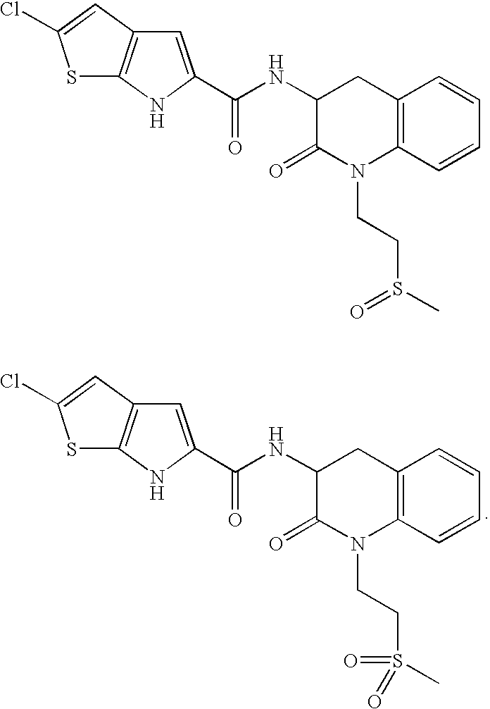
C12=C(C=CC=C1)N(CCS(C)(=O)=O)C(=O)C(NC(=O)C1=CC3=C(N1)SC(Cl)=C3)C2.C12=C(C=CC=C1)N(CCS(C)=O)C(=O)C(NC(=O)C1=CC3=C(N1)SC(Cl)=C3)C2
